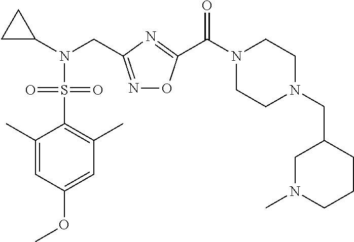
C1=C(OC)C=C(C)C(S(N(C2CC2)CC2=NOC(C(N3CCN(CC4CN(C)CCC4)CC3)=O)=N2)(=O)=O)=C1C
